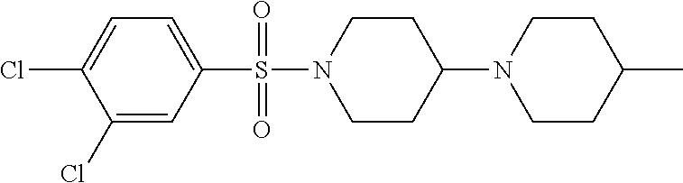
C1=C(Cl)C(Cl)=CC(S(N2CCC(N3CCC(C)CC3)CC2)(=O)=O)=C1
